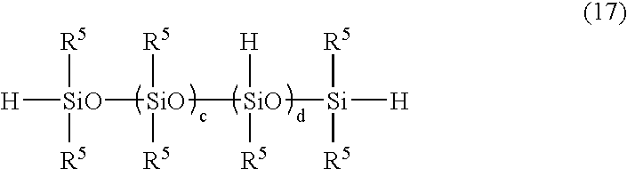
[H][SiO]([R5])([R5])[SiO]([SiO]([Si]([H])([R5])[R5])([H])[R5])([R5])[R5]
